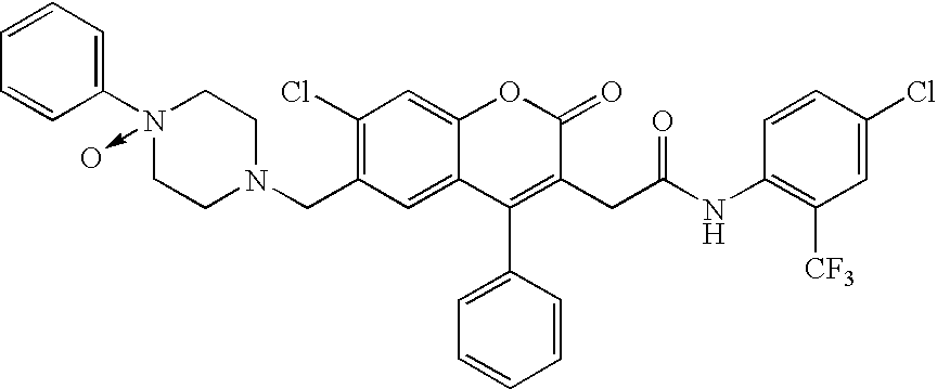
C1=C2C(=CC(Cl)=C1CN1CCN(C3=CC=CC=C3)(->O)CC1)OC(=O)C(CC(=O)NC1=C([CF3])C=C(Cl)C=C1)=C2C1=CC=CC=C1
